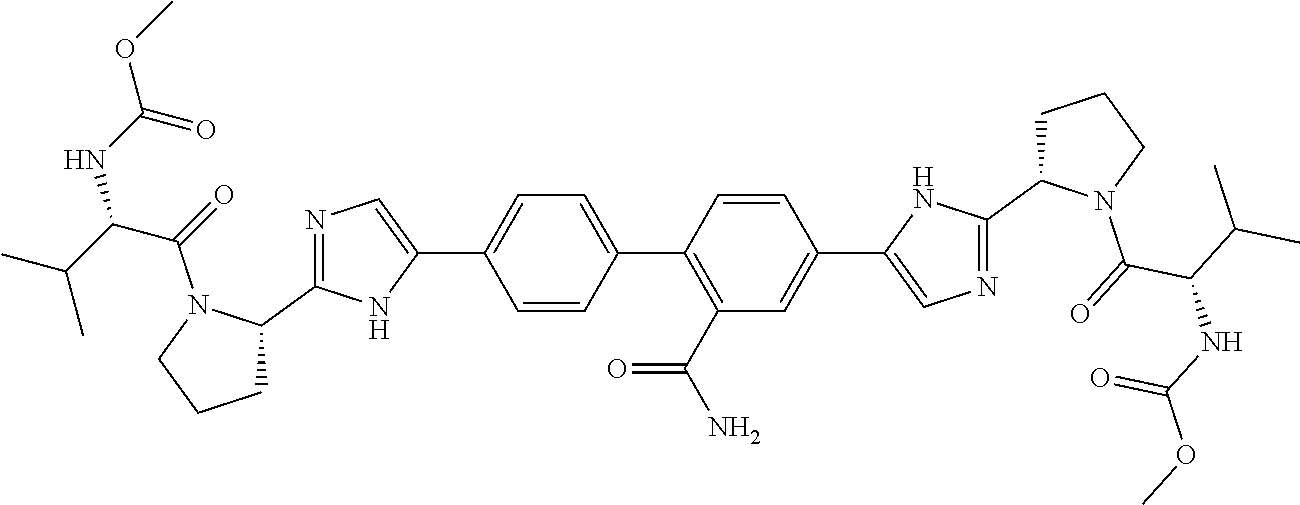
C1=CC(C2=C(C(N)=O)C=C(C3=CN=C(C4CCCN4C(=O)C(C(C)C)NC(OC)=O)N3)C=C2)=CC=C1C1=CN=C(C2CCCN2C(=O)C(C(C)C)NC(=O)OC)N1
